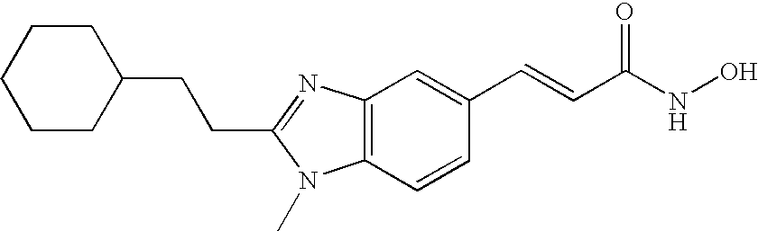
C(C1=NC2=C(C=CC(C=CC(NO)=O)=C2)N1C)CC1CCCCC1
